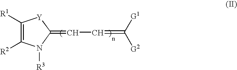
C1([R1])=C([R2])N([R3])C(=CC=C([G2])[G1])[Y]1
